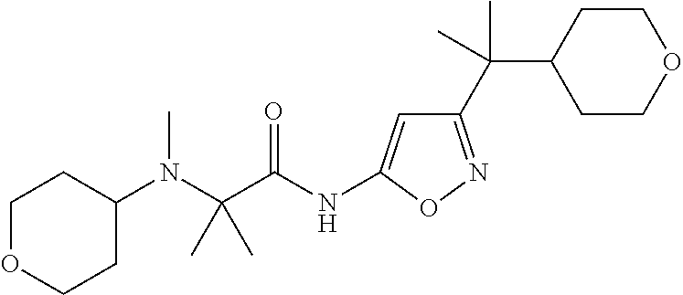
C(N(C1CCOCC1)C)(C(NC1=CC(C(C2CCOCC2)(C)C)=NO1)=O)(C)C
